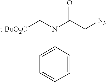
[t-BuO2C]CN(C(C[N3])=O)C1=CC=CC=C1
